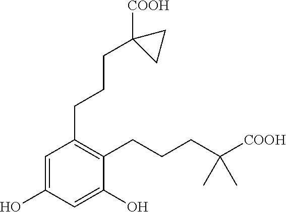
C1(O)=CC(CCCC2([COOH])CC2)=C(CCCC(C)(C)[COOH])C(O)=C1
